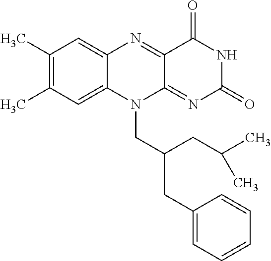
C1(C)=C(C)C=C2C(=C1)N=C1C(=NC(=O)NC1=O)N2CC(CC1=CC=CC=C1)CC(C)C
